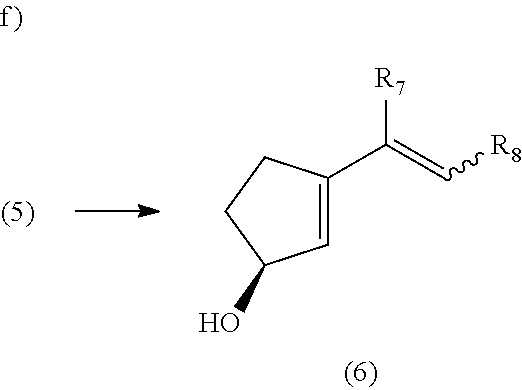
C1=C(C(=C[R8])[R7])CCC1O
